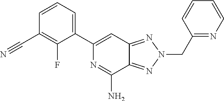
C1=CC=CN=C1CN1N=C2C(N)=NC(C3=CC=CC(C#N)=C3F)=CC2=N1
